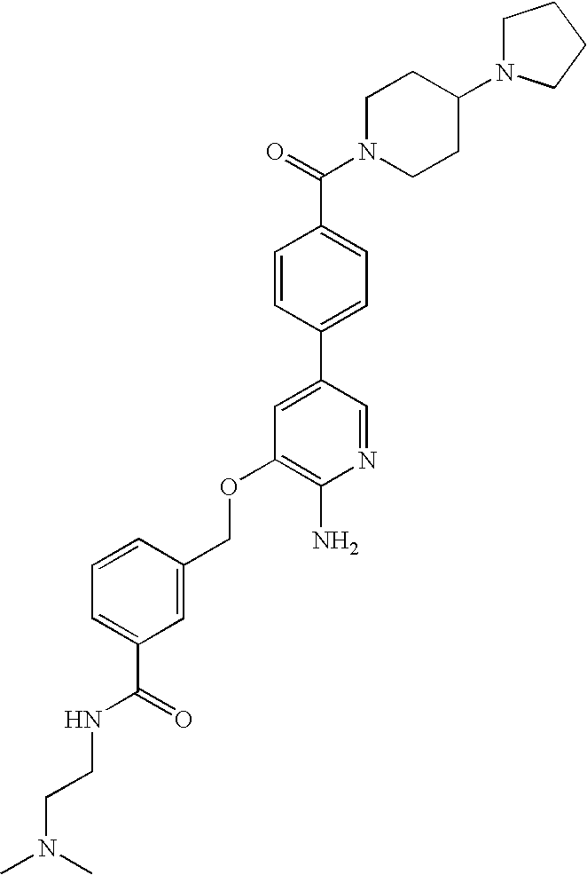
C(OC1=C(N)N=CC(C2=CC=C(C(=O)N3CCC(N4CCCC4)CC3)C=C2)=C1)C1=CC(C(=O)NCCN(C)C)=CC=C1
